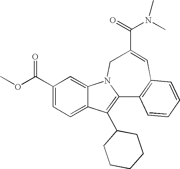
C1(C(OC)=O)=CC=C2C(=C1)N1C(=C2C2CCCCC2)C2=C(C=C(C(=O)N(C)C)C1)C=CC=C2
